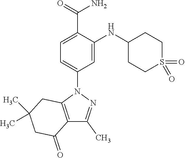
C12=C(N(C3=CC=C(C(=O)N)C(NC4CCS(=O)(=O)CC4)=C3)N=C1C)CC(C)(C)CC2=O
